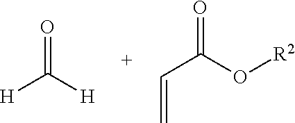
[H]C([H])=O.C(C(O[R2])=O)=C
